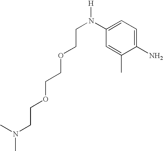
C(COCCN([H])C1=CC=C(N)C(C)=C1)OCCN(C)C
